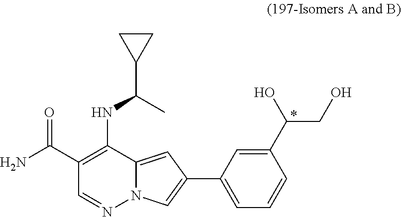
C1(C(C)NC2=C(C(=O)N)C=NN3C2=CC(C2=CC=CC(C(O)CO)=C2)=C3)CC1
